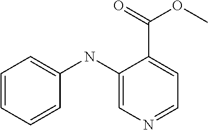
C1=CC=CC(NC2=CN=CC=C2C(=O)OC)=C1
